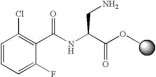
C1=CC=C(F)C(C(NC(C(OC)=O)CN)=O)=C1Cl
